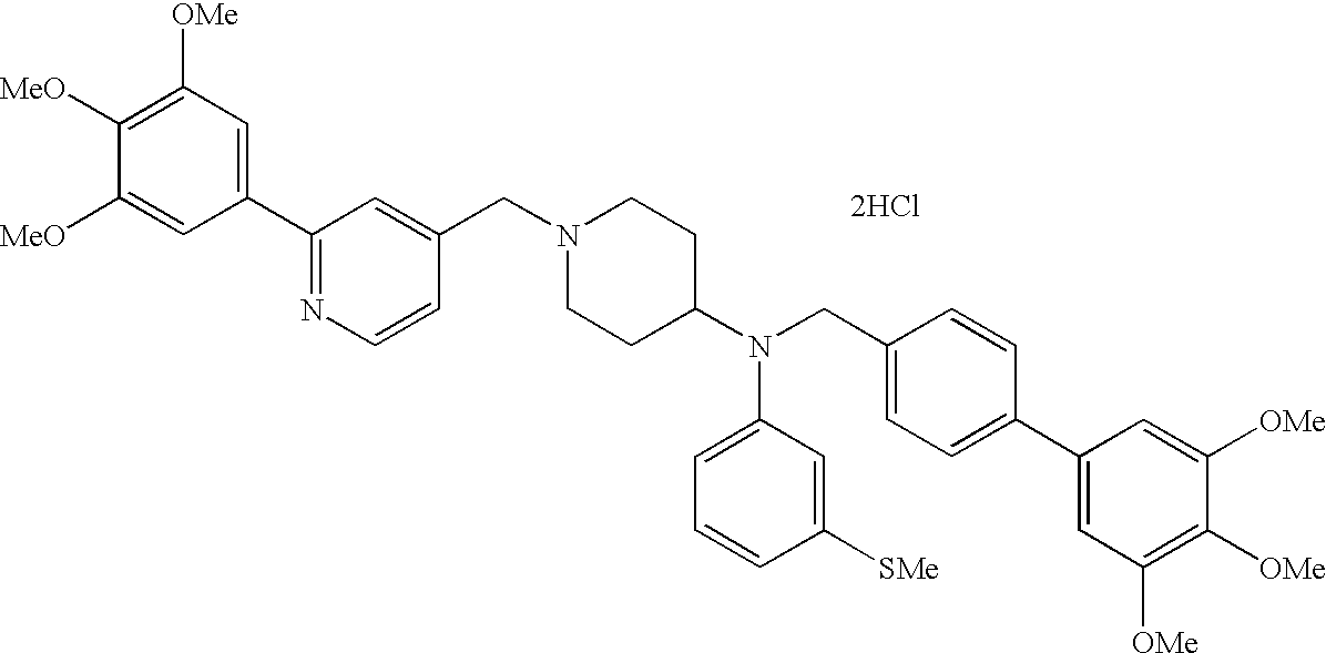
[2HCl].C1(C2=NC=CC(CN3CCC(N(CC4=CC=C(C5=CC([OMe])=C([OMe])C([OMe])=C5)C=C4)C4=CC=CC([SMe])=C4)CC3)=C2)=CC([OMe])=C([MeO])C([MeO])=C1
